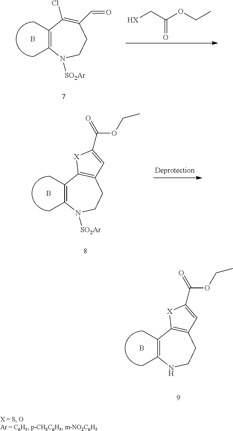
B.C1(C)=C(C)N([SO2Ar])CCC(C=O)=C1Cl.[HX]CC(OCC)=O.B.C1(C)=C(C)N([SO2Ar])CCC2=C1[X]C(C(OCC)=O)=C2.B.C1(C)=C(C)NCCC2=C1[X]C(C(OCC)=O)=C2
